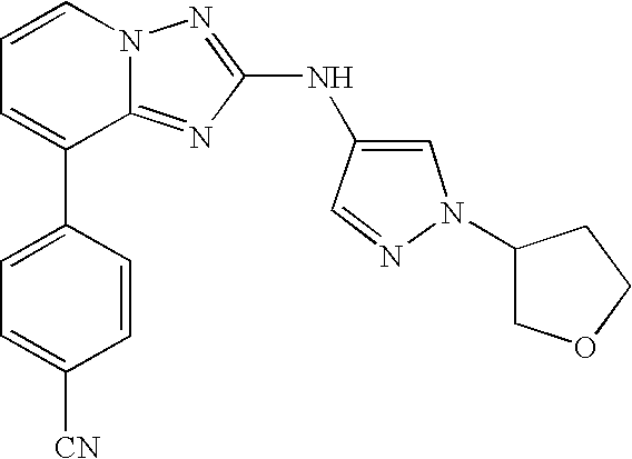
C1=CN2C(=NC(NC3=CN(C4COCC4)N=C3)=N2)C(C2=CC=C([CN])C=C2)=C1
